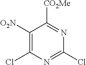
C1([O2N])=C(Cl)N=C(Cl)N=C1[CO2Me]
